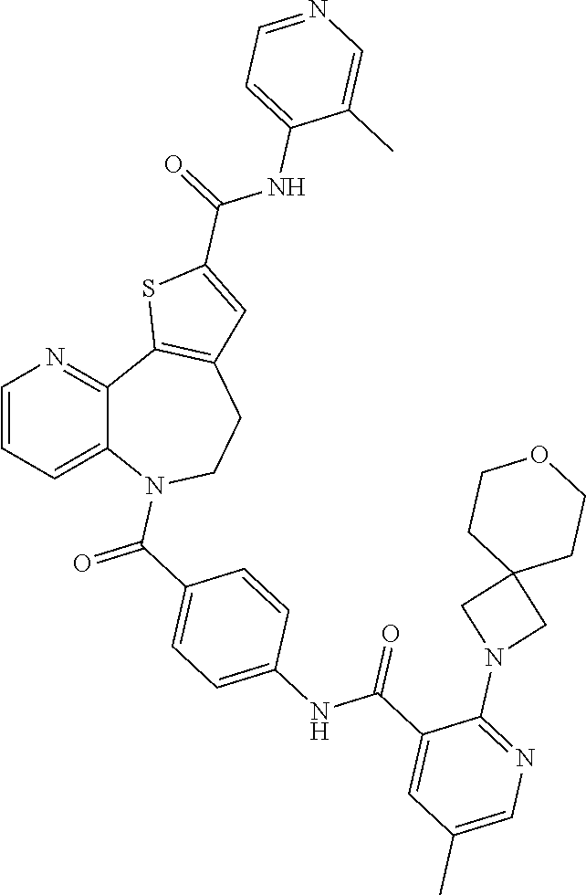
C1=CC=C2C(=N1)C1=C(CCN2C(C2=CC=C(NC(C3=CC(C)=CN=C3N3CC4(C3)CCOCC4)=O)C=C2)=O)C=C(C(NC2=CC=NC=C2C)=O)S1
